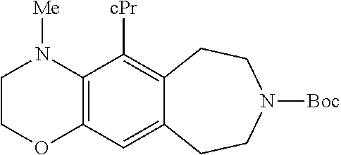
C12=C(C([cPr])=C3C(=C1)CCN([Boc])CC3)N([Me])CCO2
